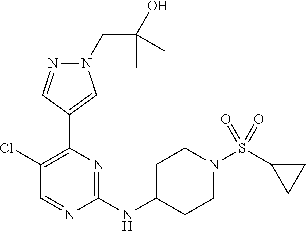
N1(CC(O)(C)C)N=CC(C2=C(Cl)C=NC(NC3CCN(S(=O)(=O)C4CC4)CC3)=N2)=C1
